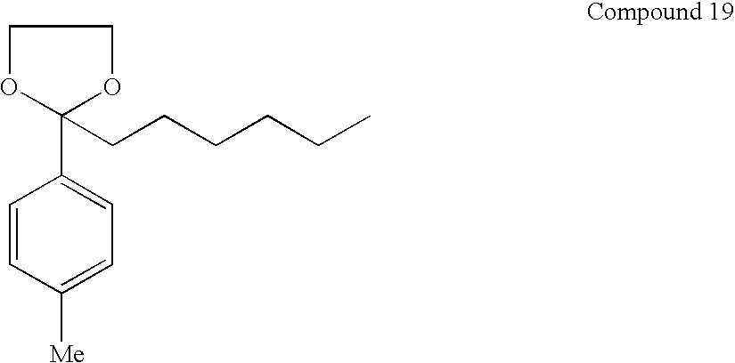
C1OC(C2=CC=C([Me])C=C2)(CCCCCC)OC1
